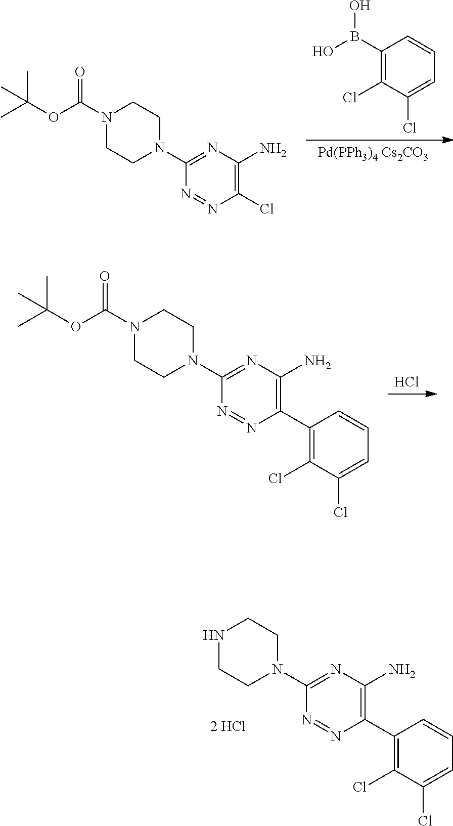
C1(N2CCNCC2)=NC(N)=C(C2=C(Cl)C(Cl)=CC=C2)N=N1.[Pd(PPh3)4 Cs2CO3].C1(B(O)O)=C(Cl)C(Cl)=CC=C1.C1(N2CCN(C(OC(C)(C)C)=O)CC2)=NC(N)=C(Cl)N=N1.Cl.C1(N2CCN(C(OC(C)(C)C)=O)CC2)=NC(N)=C(C2=C(Cl)C(Cl)=CC=C2)N=N1
